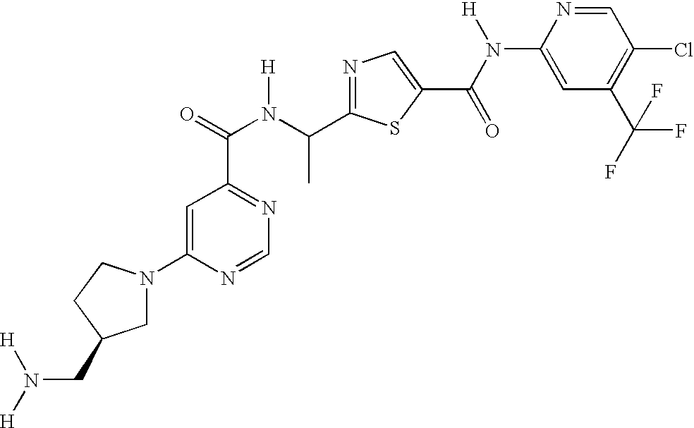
C1=C(N2CC(CN([H])[H])CC2)N=CN=C1C(=O)N(C(C1=NC=C(C(N(C2=CC(C(F)(F)F)=C(Cl)C=N2)[H])=O)S1)C)[H]
